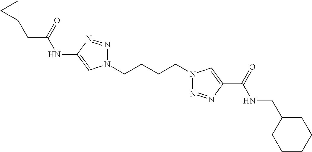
C1(NC(CC2CC2)=O)=CN(CCCCN2N=NC(C(=O)NCC3CCCCC3)=C2)N=N1
